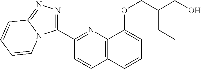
C1(C2=NN=C3N2C=CC=C3)=NC2=C(C=C1)C=CC=C2OCC(CO)CC
